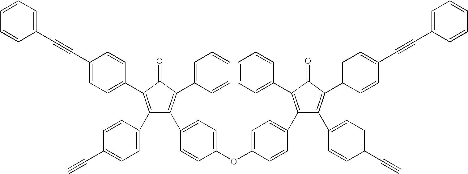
C1(C2=CC=C(C#C)C=C2)=C(C2=CC=C(C#CC3=CC=CC=C3)C=C2)C(=O)C(C2=CC=CC=C2)=C1C1=CC=C(OC2=CC=C(C3=C(C4=CC=CC=C4)C(=O)C(C4=CC=C(C#CC5=CC=CC=C5)C=C4)=C3C3=CC=C(C#C)C=C3)C=C2)C=C1
